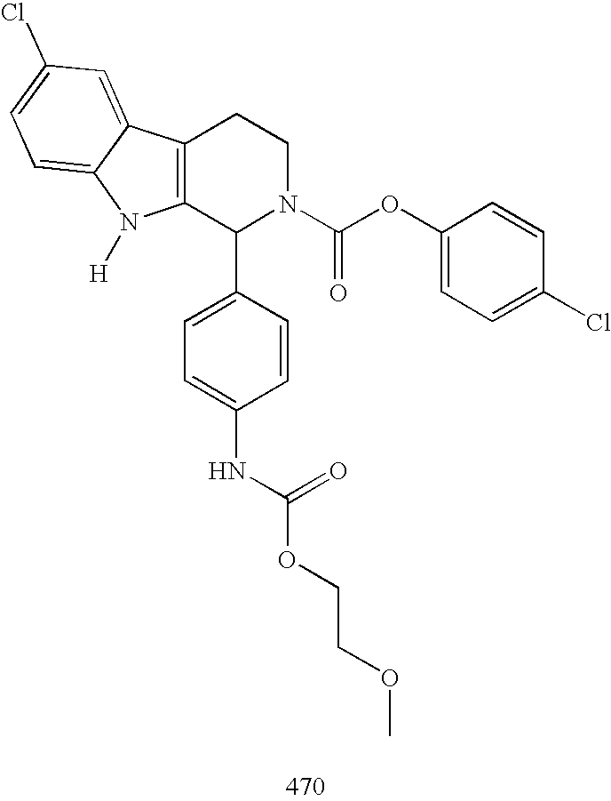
C12=C(C(C3=CC=C(NC(OCCOC)=O)C=C3)N(C(OC3=CC=C(Cl)C=C3)=O)CC1)N([H])C1=CC=C(Cl)C=C21
